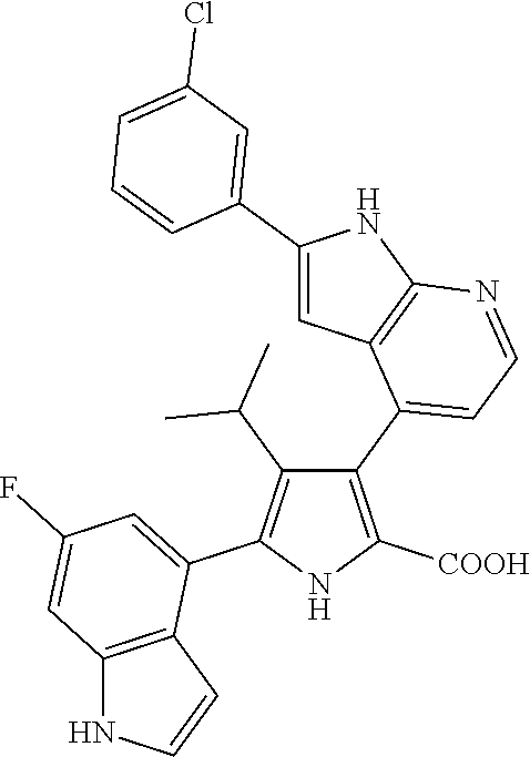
C1(C2=CC=NC3=C2C=C(C2=CC(Cl)=CC=C2)N3)=C([COOH])NC(C2=CC(F)=CC3=C2C=CN3)=C1C(C)C
